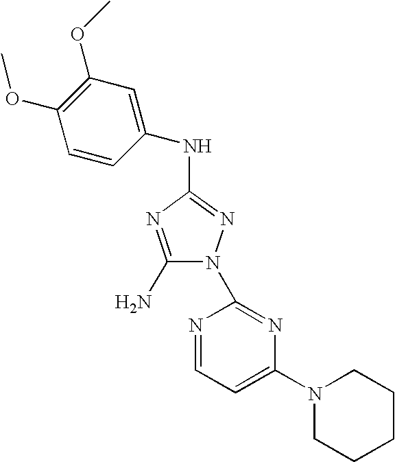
C1(N)=NC(NC2=CC(OC)=C(OC)C=C2)=NN1C1=NC(N2CCCCC2)=CC=N1
